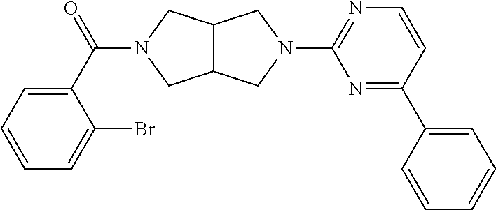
C12C(CN(C3=NC=CC(C4=CC=CC=C4)=N3)C1)CN(C(=O)C1=CC=CC=C1Br)C2
